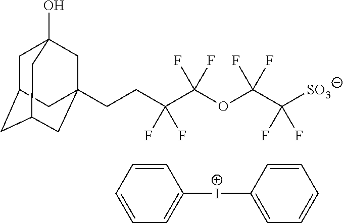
C1C2CC3CC(CCC(C(OC(C(F)(F)[SO3])(F)F)(F)F)(F)F)(CC1(O)C3)C2.[I+](C1=CC=CC=C1)C1=CC=CC=C1
